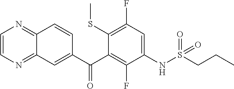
C1=CN=C2C(=N1)C=CC(C(C1=C(F)C(NS(=O)(=O)CCC)=CC(F)=C1SC)=O)=C2
